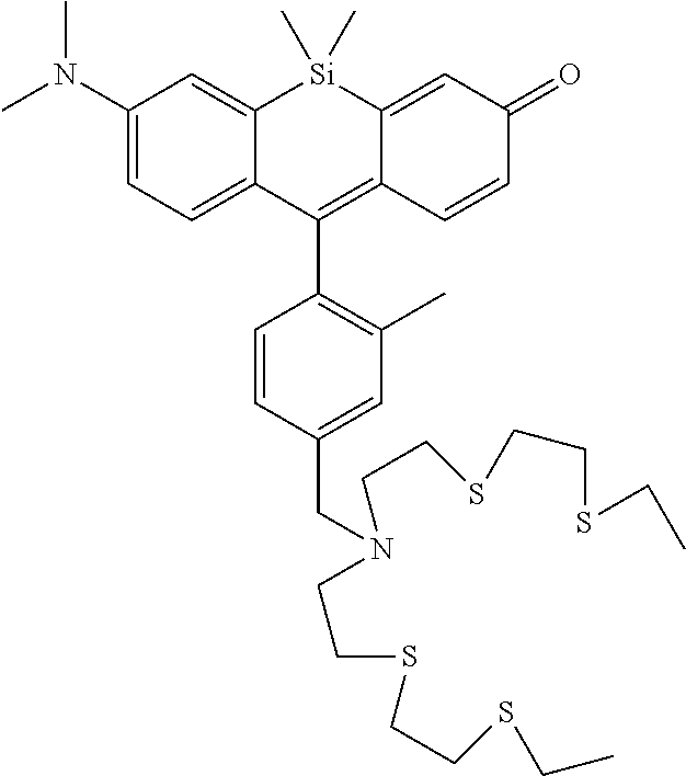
CN(C1=CC=C2C(=C1)[Si](C)(C)C1=CC(=O)C=CC1=C2C1=C(C)C=C(CN(CCSCCSCC)CCSCCSCC)C=C1)C
